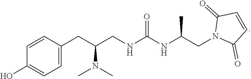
C(CN1C(=O)C=CC1=O)(NC(NCC(CC1=CC=C(O)C=C1)N(C)C)=O)C
